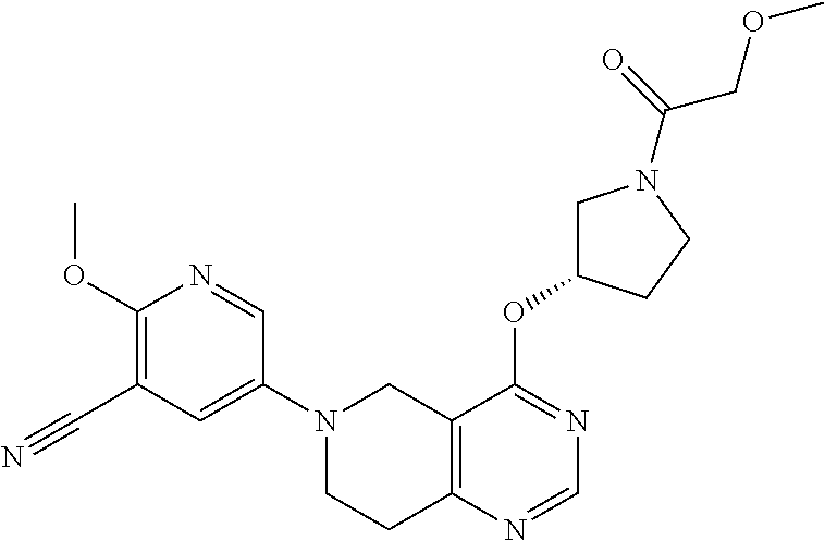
C1(N2CCC3=C(C2)C(OC2CN(C(=O)COC)CC2)=NC=N3)=CC(C#N)=C(OC)N=C1
